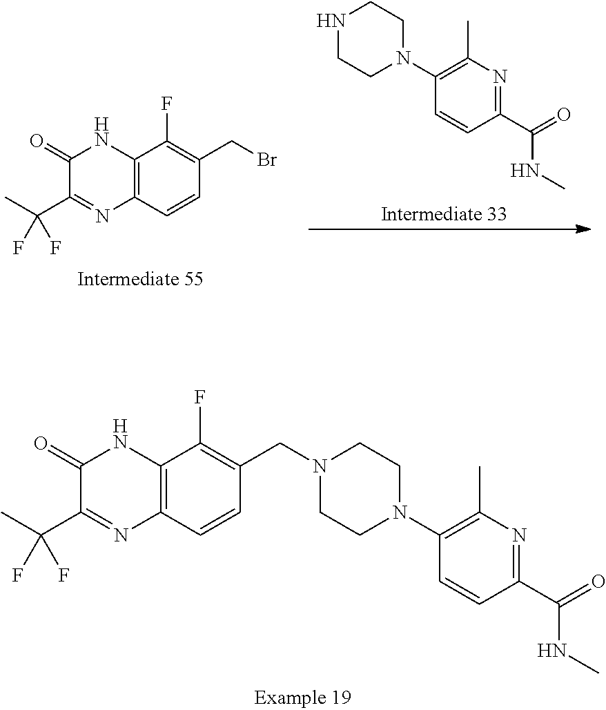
C1=CC(C(=O)NC)=NC(C)=C1N1CCNCC1.C12=C(C(F)=C(CBr)C=C1)NC(=O)C(C(C)(F)F)=N2.C12=C(C=CC(CN3CCN(C4=C(C)N=C(C(=O)NC)C=C4)CC3)=C1F)N=C(C(C)(F)F)C(=O)N2
